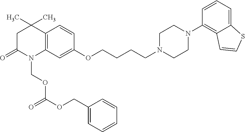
C12=C(C=C(OCCCCN3CCN(C4=C5C(=CC=C4)SC=C5)CC3)C=C1)N(COC(OCC1=CC=CC=C1)=O)C(=O)CC2(C)C
